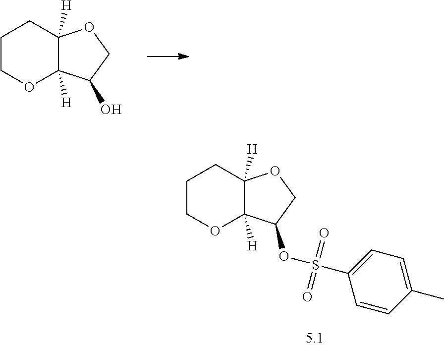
C1COC2([H])C([H])(C1)OCC2O.C1COC2([H])C([H])(C1)OCC2OS(C1=CC=C(C)C=C1)(=O)=O
